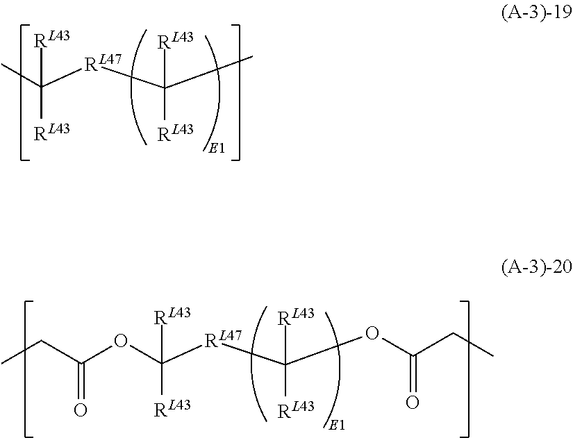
CC([RL47]C(C)([RL43])[RL43])([RL43])[RL43].O(C([RL47]C(OC(=O)CC)([RL43])[RL43])([RL43])[RL43])C(=O)CC
